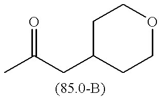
C1C(CC(C)=O)CCOC1
